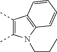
C1(C)=C(C)N(CCC)C2=C1C=CC=C2
